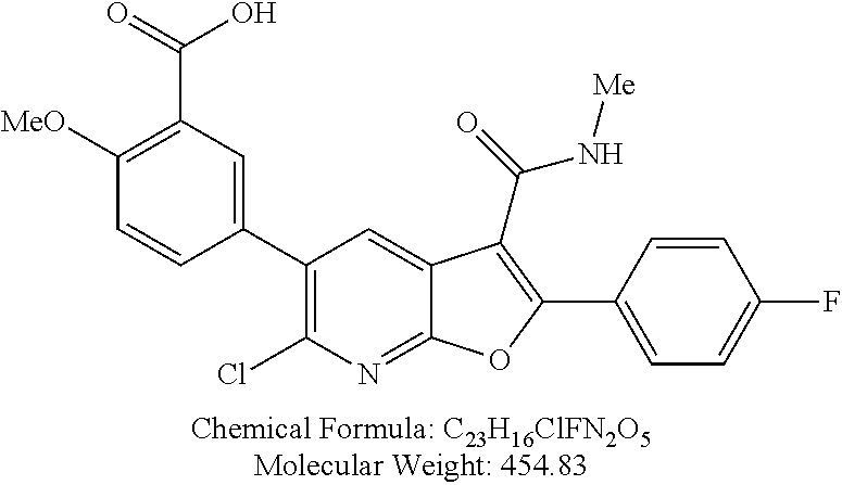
C1(C2=CC(C(=O)O)=C([MeO])C=C2)=C(Cl)N=C2C(=C1)C(C(=O)N[Me])=C(C1=CC=C(F)C=C1)O2
